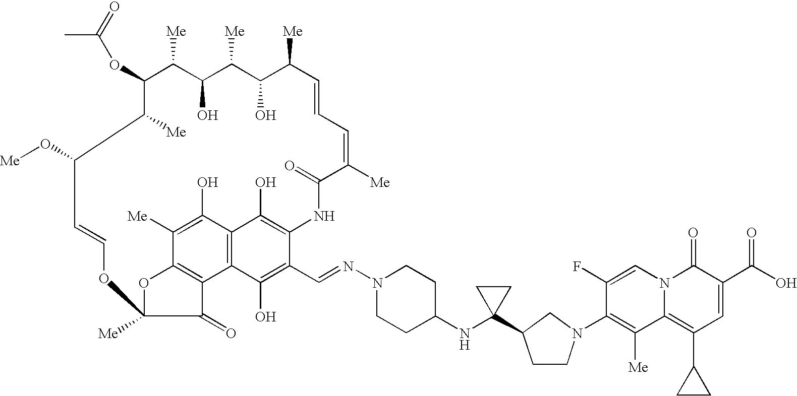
C1(OC(=O)C)C([Me])C(O)C([Me])C(O)C([Me])C=CC=C([Me])C(=O)NC2=C(O)C3=C(C(O)=C2C=NN2CCC(NC4(C5CCN(C6=C([Me])C7=C(C8CC8)C=C(C(=O)O)C(=O)N7C=C6F)C5)CC4)CC2)C2=C(C([Me])=C3O)OC([Me])(C2=O)OC=CC(O[Me])C1[Me]
